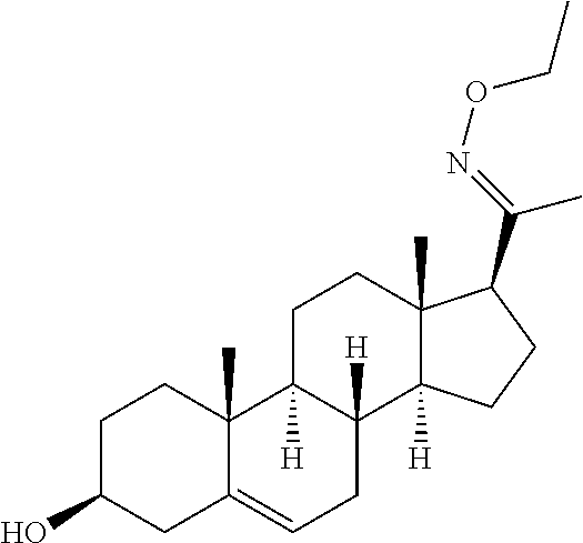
C1C(O)CC2=CCC3([H])C([H])(C2(C)C1)CCC1(C)C3([H])CCC1C(=NOCC)C
